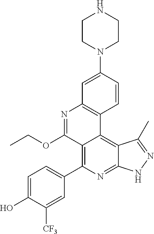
C1=C(O)C([CF3])=CC(C2=C3C(=C4C(=N2)NN=C4C)C2=C(N=C3OCC)C=C(N3CCNCC3)C=C2)=C1
